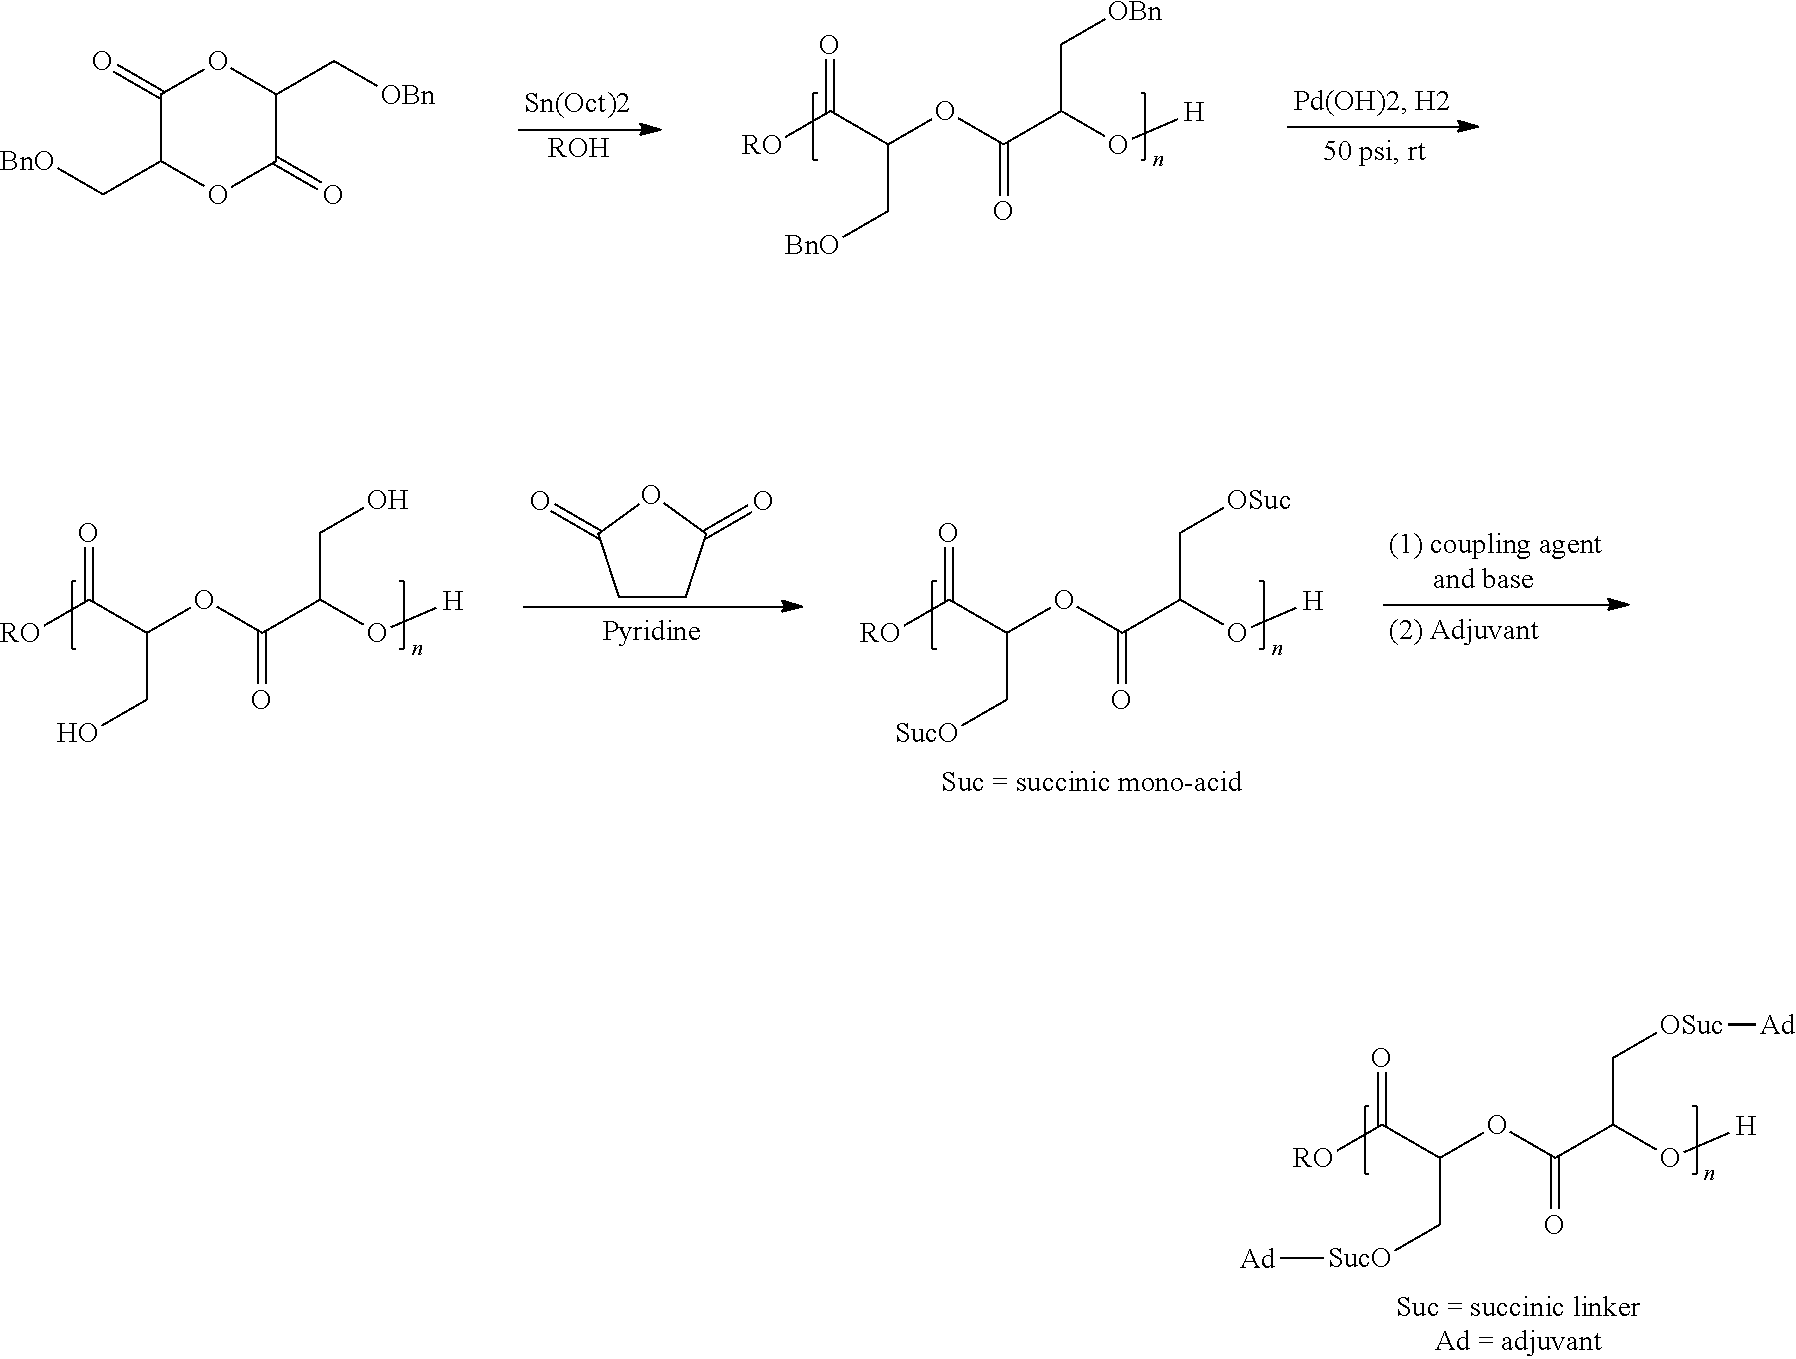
C(C(OC(C(O[H])C[OSuc][Ad])=O)C[SucO][Ad])([RO])=O.[ROH].C(C(OC(C(O[H])C[OBn])=O)C[BnO])([RO])=O.C1(=O)C(C[BnO])OC(=O)C(C[OBn])O1.C(C(OC(C(O[H])CO)=O)CO)([RO])=O.C1CC(=O)OC1=O.C(C(OC(C(O[H])C[OSuc])=O)C[SucO])([RO])=O
